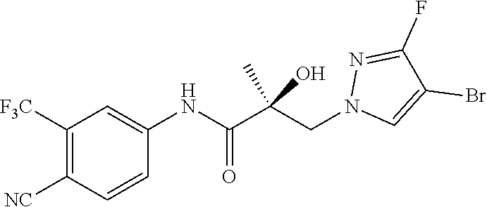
C1=CC([NC])=C([F3C])C=C1NC(C(CN1C=C(Br)C(F)=N1)(C)O)=O
